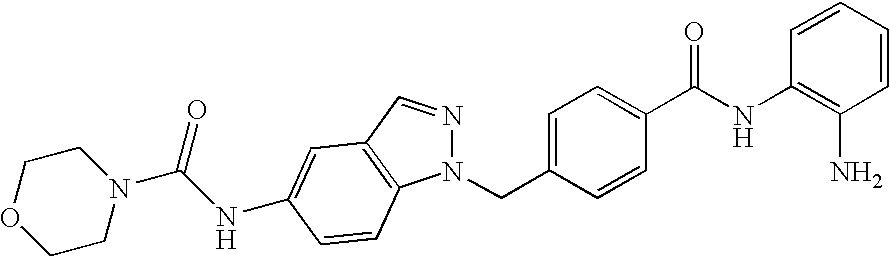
C1(NC(C2=CC=C(CN3N=CC4=C3C=CC(NC(N3CCOCC3)=O)=C4)C=C2)=O)=C(N)C=CC=C1
